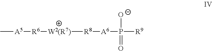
C[A5][R6][W2(R7)][R8][A6]P([O-])(=O)[R9]
